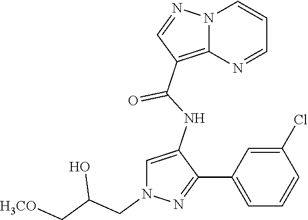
N12C(=C(C(NC3=CN(CC(C[H3CO])O)N=C3C3=CC=CC(Cl)=C3)=O)C=N1)N=CC=C2
